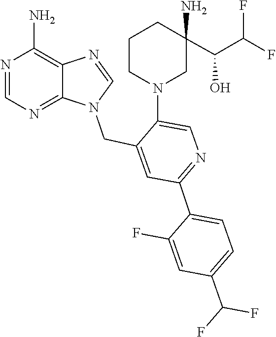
C1=NC2=C(N)N=CN=C2N1CC1=CC(C2=CC=C(C(F)F)C=C2F)=NC=C1N1CC(N)(C(C(F)F)O)CCC1
